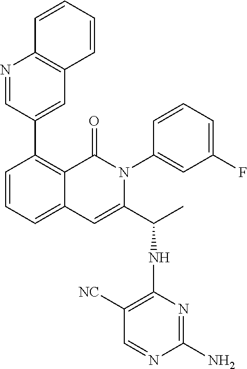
C1(C2=CC3=C(N=C2)C=CC=C3)=C2C(=CC=C1)C=C(C(C)NC1=C([NC])C=NC(N)=N1)N(C1=CC(F)=CC=C1)C2=O
